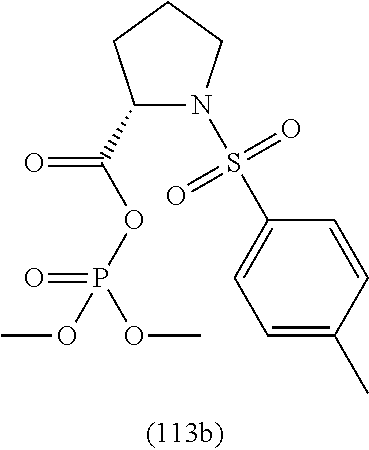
C1(C(OP(=O)(OC)OC)=O)N(S(C2=CC=C(C)C=C2)(=O)=O)CCC1
